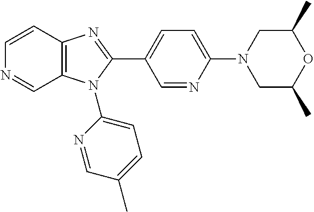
C1=CC2=C(C=N1)N(C1=CC=C(C)C=N1)C(C1=CC=C(N3CC(C)OC(C)C3)N=C1)=N2
